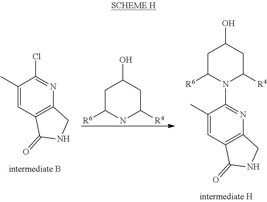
C1C([R6])NC([R4])CC1O.C1(C)=CC2=C(N=C1Cl)CNC2=O.C1C([R6])N(C2=NC3=C(C=C2C)C(=O)NC3)C([R4])CC1O
